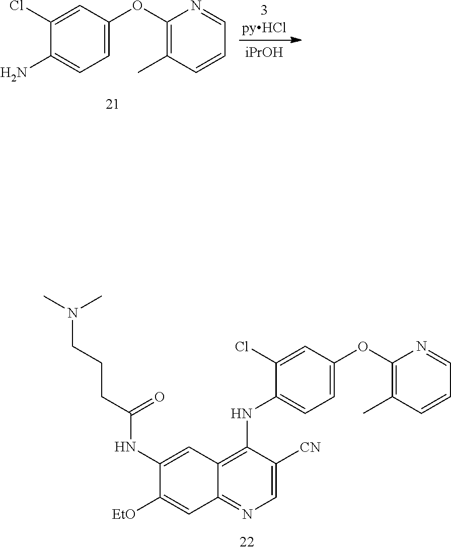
C1=C(OC2=C(C)C=CC=N2)C=C(Cl)C(N)=C1.[iPrOH].C1=C(OC2=C(C)C=CC=N2)C=C(Cl)C(NC2=C3C(=NC=C2[CN])C=C([EtO])C(NC(CCCN(C)C)=O)=C3)=C1
